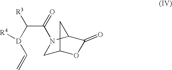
C(C(=O)N1CC2OC(=O)C1C2)([R3])[D]([R4])C=C
